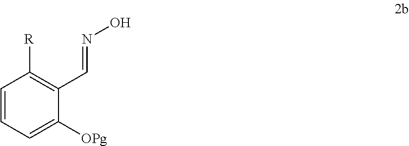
C1=CC=C([OPg])C(C=NO)=C1[R]
